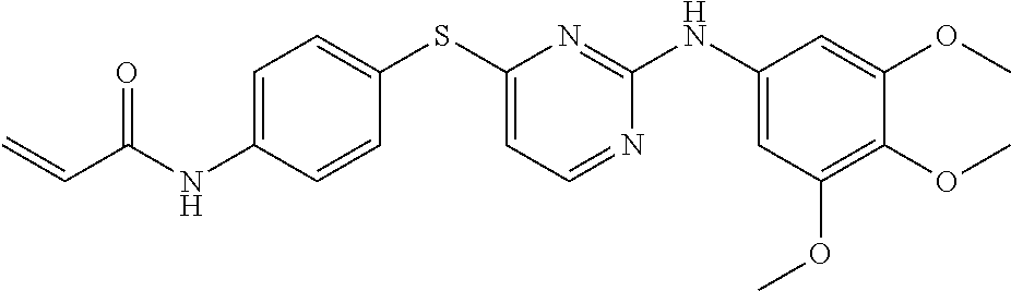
C1=C(NC(C=C)=O)C=CC(SC2=CC=NC(NC3=CC(OC)=C(OC)C(OC)=C3)=N2)=C1
